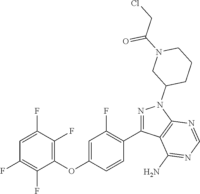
C1(OC2=CC(F)=C(C3=NN(C4CCCN(C(CCl)=O)C4)C4=C3C(N)=NC=N4)C=C2)=C(F)C(F)=CC(F)=C1F
